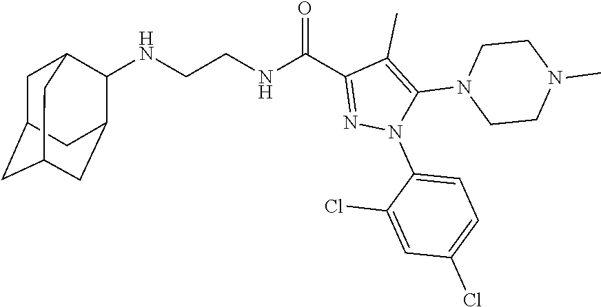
N(CCNC(C1=NN(C2=CC=C(Cl)C=C2Cl)C(N2CCN(C)CC2)=C1C)=O)C1C2CC3CC(CC1C3)C2
